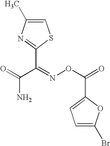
N1=C(C(=NOC(=O)C2=CC=C(Br)O2)C(=O)N)SC=C1C
